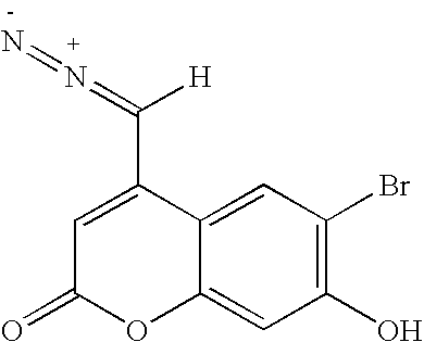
C1(O)=C(Br)C=C2C(=C1)OC(=O)C=C2C(=N=N)[H]
